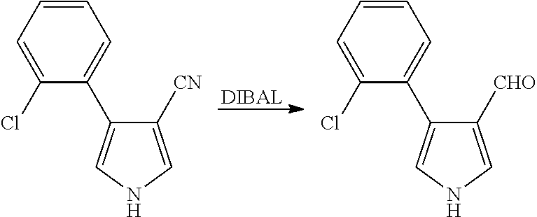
[DIBAL].C1([CN])=CNC=C1C1=CC=CC=C1Cl.C1([CHO])=CNC=C1C1=CC=CC=C1Cl
